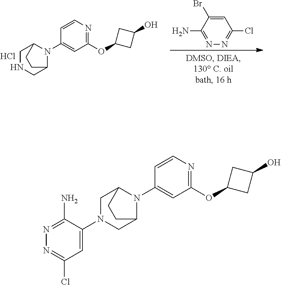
C1=C(Br)C(N)=NN=C1Cl.C1=CN=C(OC2CC(O)C2)C=C1N1C2CNCC1CC2.Cl.C1=CN=C(OC2CC(O)C2)C=C1N1C2CN(C3=CC(Cl)=NN=C3N)CC1CC2
